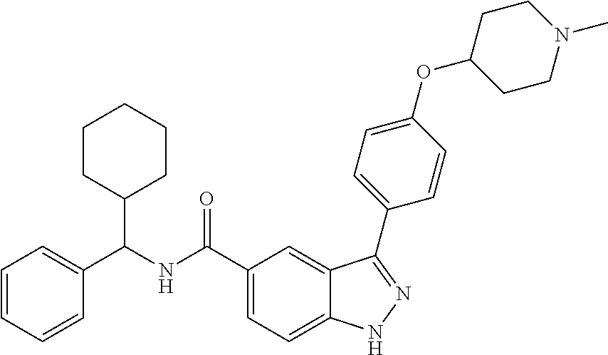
C1=CC=CC(C(NC(C2=CC=C3C(=C2)C(C2=CC=C(OC4CCN(C)CC4)C=C2)=NN3)=O)C2CCCCC2)=C1
